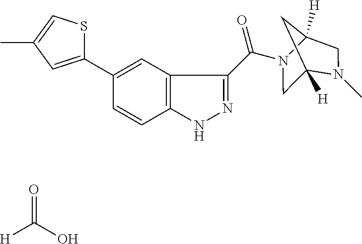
C(=O)(C1=NNC2=C1C=C(C1=CC(C)=CS1)C=C2)N1CC2([H])N(C)CC1([H])C2.[H]C(=O)O
